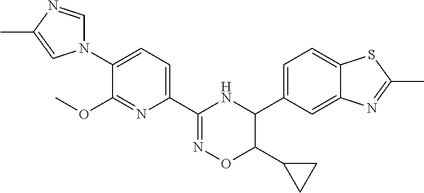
C1=C(C2C(C3CC3)ON=C(C3=CC=C(N4C=NC(C)=C4)C(OC)=N3)N2)C=C2C(=C1)SC(C)=N2
